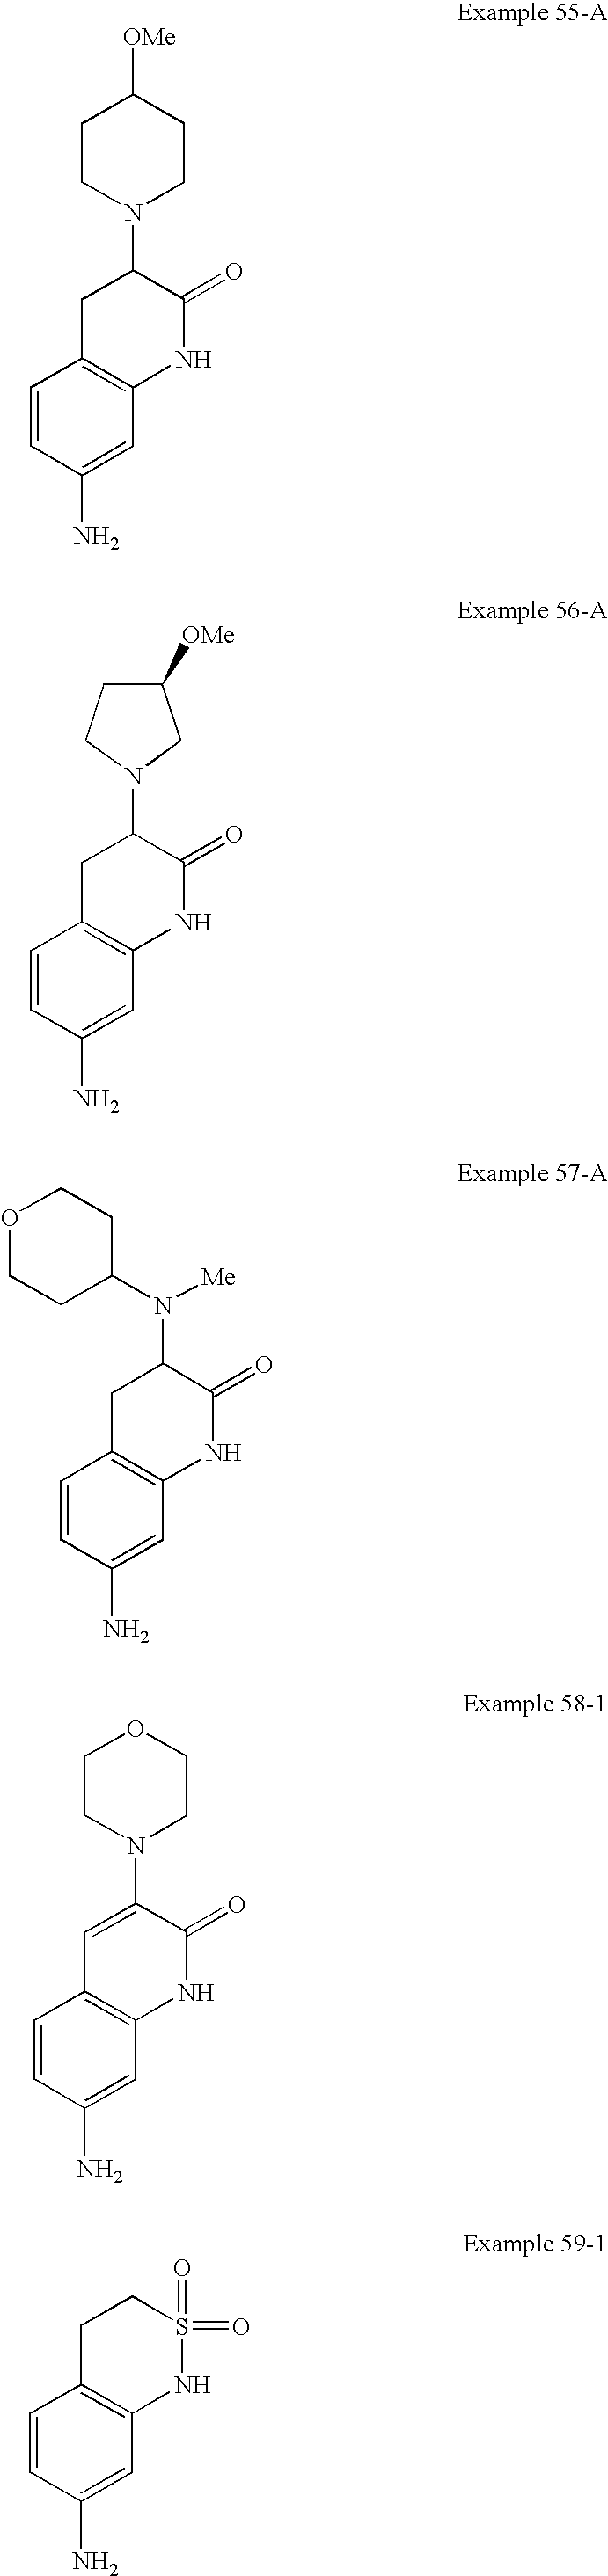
C1=CC(N)=CC2=C1CC(N1CCC([OMe])CC1)C(=O)N2.C1=CC(N)=CC2=C1CC(N1CC([OMe])CC1)C(=O)N2.C1=CC(N)=CC2=C1CC(N([Me])C1CCOCC1)C(=O)N2.C1=CC(N)=CC2=C1C=C(N1CCOCC1)C(=O)N2.C1=CC(N)=CC2=C1CCS(=O)(=O)N2
